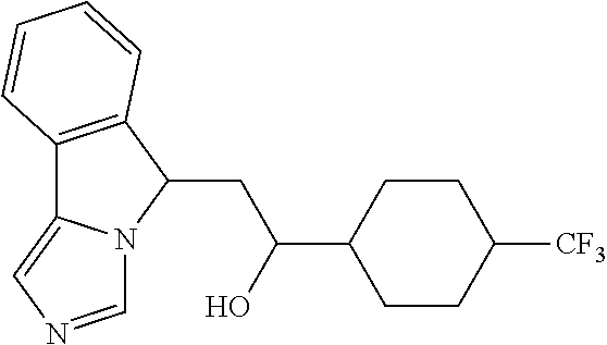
C12=C(C(CC(O)C3CCC([CF3])CC3)N3C1=CN=C3)C=CC=C2
